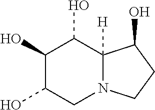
C1(O)C(O)CN2C([H])(C1O)C(O)CC2
